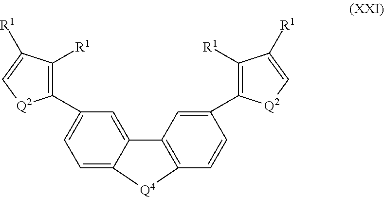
C12=CC(C3=C([R1])C([R1])=C[Q2]3)=CC=C1[Q4]C1=C2C=C(C2=C([R1])C([R1])=C[Q2]2)C=C1
